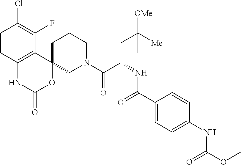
C1=CC2=C(C(F)=C1Cl)C1(OC(=O)N2)CN(C(=O)C(CC([Me])([OMe])C)NC(=O)C2=CC=C(NC(=O)OC)C=C2)CCC1
